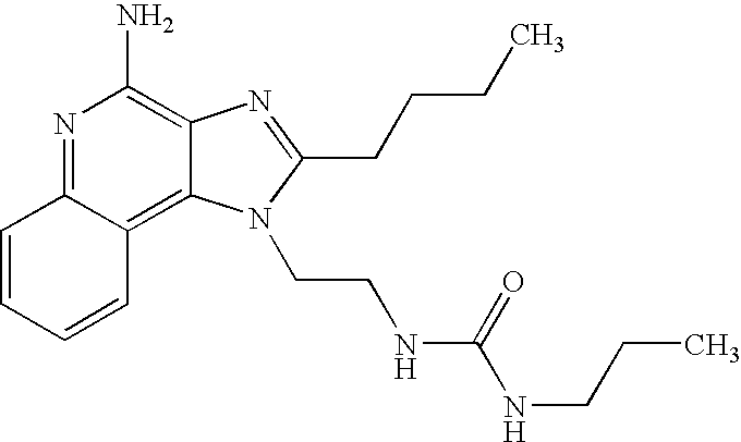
N1=C2C(=C3C(=C1N)N=C(CCCC)N3CCNC(NCCC)=O)C=CC=C2
